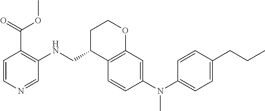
C(CC)C1=CC=C(N(C2=CC3=C(C=C2)C(CNC2=C(C(OC)=O)C=CN=C2)CCO3)C)C=C1
